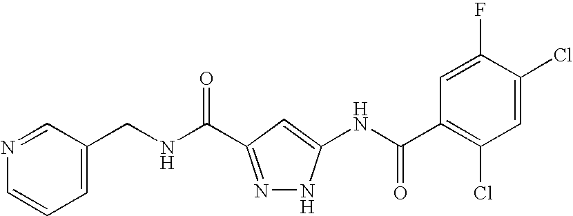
C1=C(CNC(=O)C2=NNC(NC(C3=C(Cl)C=C(Cl)C(F)=C3)=O)=C2)C=NC=C1
